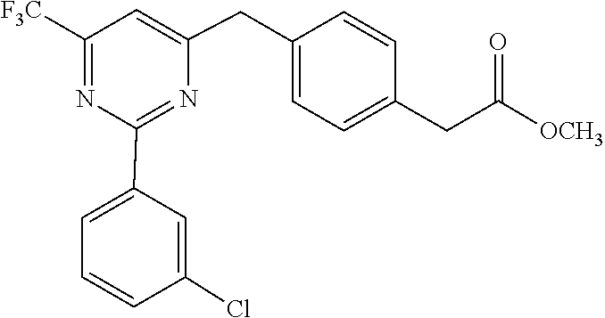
C1=CC(CC(=O)[OCH3])=CC=C1CC1=CC([F3C])=NC(C2=CC=CC(Cl)=C2)=N1
